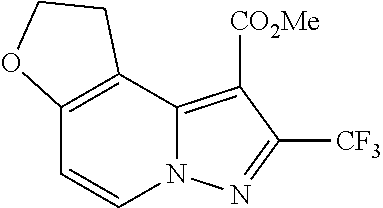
C12=C(C=CN3C1=C([CO2Me])C([CF3])=N3)OCC2
